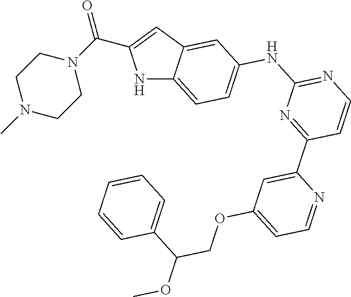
N1C2=CC=C(NC3=NC=CC(C4=CC(OCC(OC)C5=CC=CC=C5)=CC=N4)=N3)C=C2C=C1C(=O)N1CCN(C)CC1
